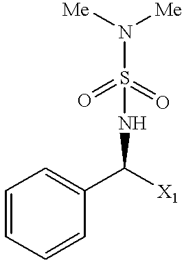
C1=CC=CC(C([X1])NS(N([Me])[Me])(=O)=O)=C1
